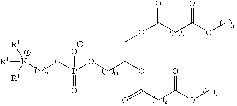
C(COP(OC[N+]([R1])([R1])[R1])([O-])=O)(OC(CC(OCC)=O)=O)COC(CC(OCC)=O)=O
